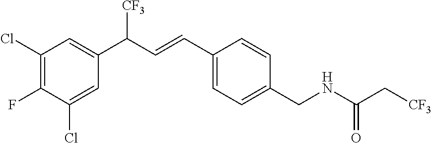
C1(CNC(=O)C[CF3])=CC=C(C=CC(C2=CC(Cl)=C(F)C(Cl)=C2)[CF3])C=C1
